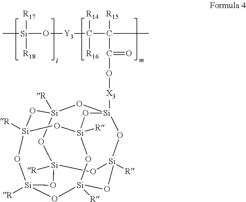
[Si](O[Y3]C(C(C)([R15])C(O[X3][Si]12O[Si]3([R])O[Si]4([R])O[Si]5([R])O[Si]([R])(O[Si]([R])(O1)O4)O[Si]([R])(O[Si]([R])(O5)O3)O2)=O)([R14])[R16])([R17])([R18])C
